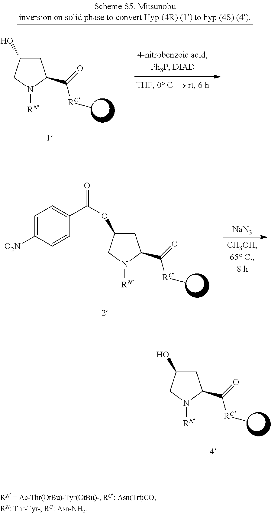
[RC](C(=O)C1CC(OC(=O)C2=CC=C([O2N])C=C2)CN1[RN])C.[NaN3].[RC](C(=O)C1CC(O)CN1[RN])C.[RC](C(=O)C1CC(O)CN1[RN])C
